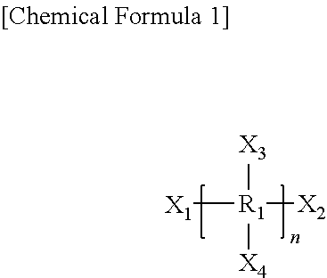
[R1]([X4])([X2])([X1])[X3]
